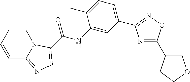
C1=CC=CC2=NC=C(C(NC3=CC(C4=NOC(C5COCC5)=N4)=CC=C3C)=O)N12
